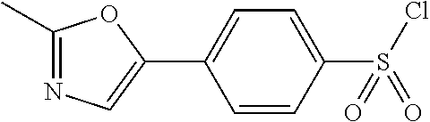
C1=CC(S(=O)(Cl)=O)=CC=C1C1=CN=C(C)O1
